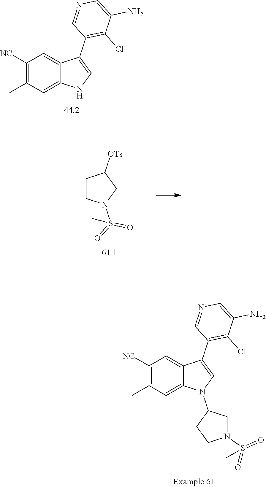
C1([NC])=C(C)C=C2C(=C1)C(C1=C(Cl)C(N)=CN=C1)=CN2.C1CN(S(=O)(=O)C)CC1[OTs].C1([NC])=C(C)C=C2C(=C1)C(C1=C(Cl)C(N)=CN=C1)=CN2C1CCN(S(=O)(=O)C)C1
